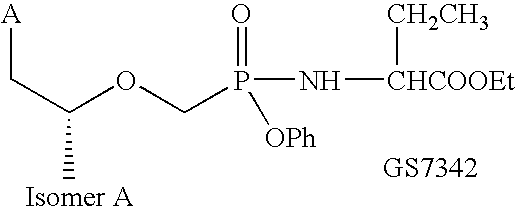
[A]CC(C)OCP(=O)(N[CHCOOEt][CH2CH3])[OPh]
